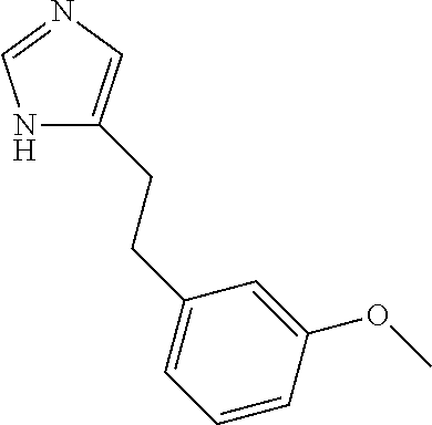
N1C(CCC2=CC=CC(OC)=C2)=CN=C1
